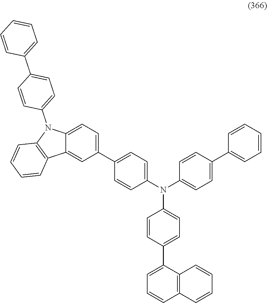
C1(C2=CC=C(N(C3=CC=C(C4=CC=CC=C4)C=C3)C3=CC=C(C4=CC=CC5=C4C=CC=C5)C=C3)C=C2)=CC=C2C(=C1)C1=C(N2C2=CC=C(C3=CC=CC=C3)C=C2)C=CC=C1
